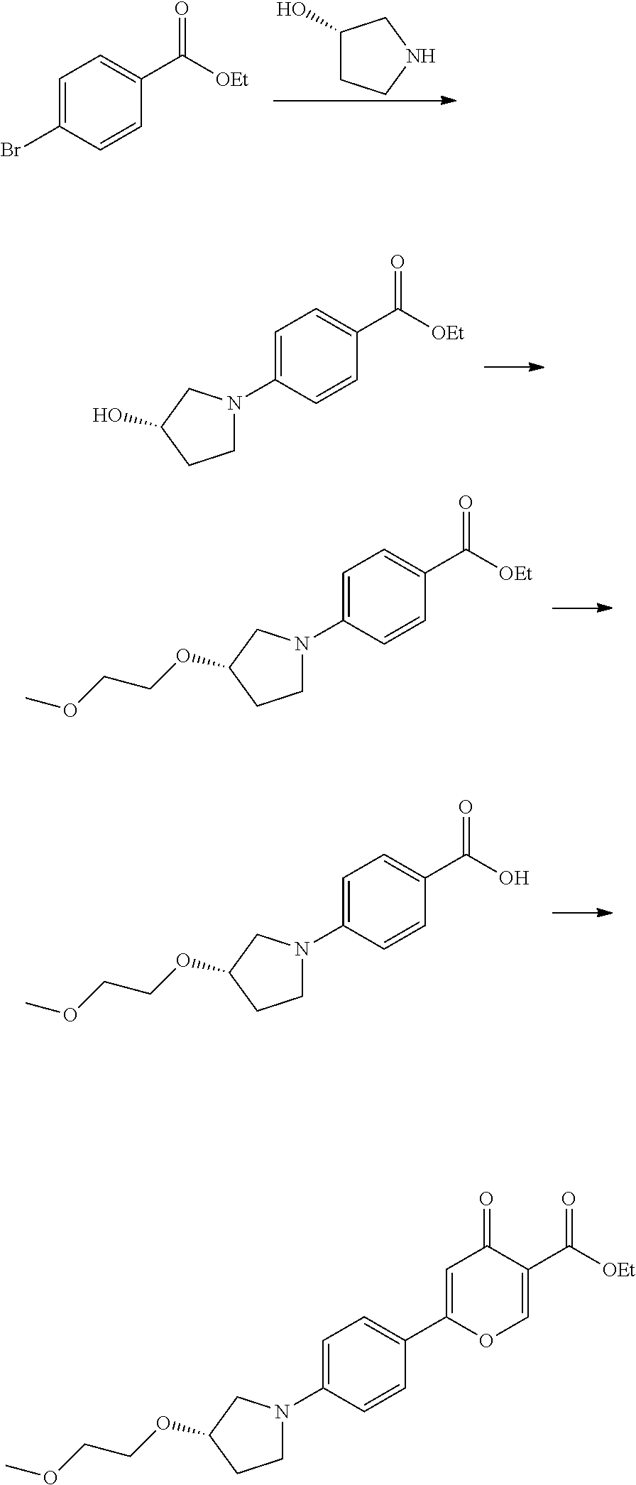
C1=C(Br)C=CC(C(=O)[OEt])=C1.C1(O)CCNC1.C1=C(N2CCC(O)C2)C=CC(C(=O)[OEt])=C1.C1=C(N2CCC(OCCOC)C2)C=CC(C(=O)[OEt])=C1.C1=C(N2CCC(OCCOC)C2)C=CC(C(=O)O)=C1.C1=C(C2=CC=C(N3CCC(OCCOC)C3)C=C2)OC=C(C(=O)[OEt])C1=O
